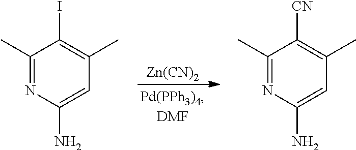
[Zn(CN)2].C1(C)=NC(N)=CC(C)=C1I.C1(C)=NC(N)=CC(C)=C1[CN]
